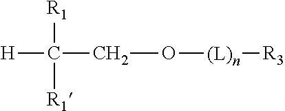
C(O[(L)n][R3])C([H])([R1])[R1]
